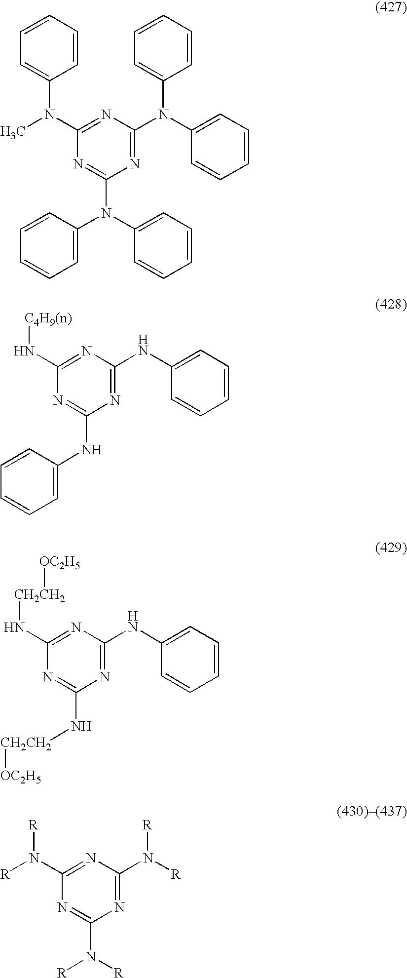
C1=CC=CC(N(C)C2=NC(N(C3=CC=CC=C3)C3=CC=CC=C3)=NC(N(C3=CC=CC=C3)C3=CC=CC=C3)=N2)=C1.C1(N[C4H9(n)])=NC(NC2=CC=CC=C2)=NC(NC2=CC=CC=C2)=N1.C1(N[CH2CH2][OC2H5])=NC(NC2=CC=CC=C2)=NC(N[CH2CH2][OC2H5])=N1.C1(N([R])[R])=NC(N([R])[R])=NC(N([R])[R])=N1
